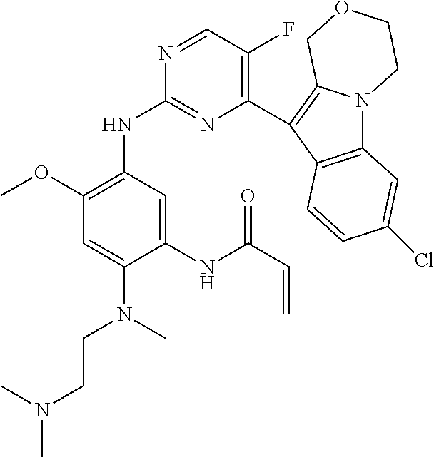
C1(C2=C3N(C4=C2C=CC(Cl)=C4)CCOC3)=C(F)C=NC(NC2=C(OC)C=C(N(C)CCN(C)C)C(NC(C=C)=O)=C2)=N1
